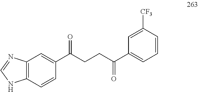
C1(C(CCC(C2=CC=CC([CF3])=C2)=O)=O)=CC2=C(C=C1)NC=N2
